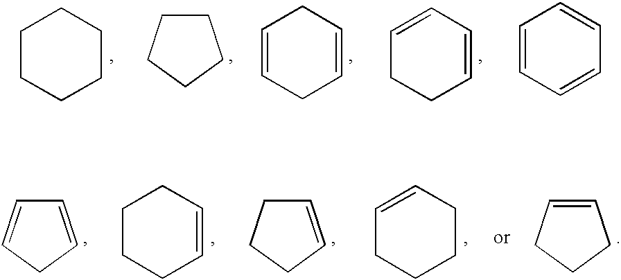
C1CCCCC1.C1CCCC1.C1=CCC=CC1.C1=CC=CCC1.C1=CC=CC=C1.C1=CCC=C1.C1CCC=CC1.C1=CCCC1.C1=CCCCC1.C1=CCCC1
